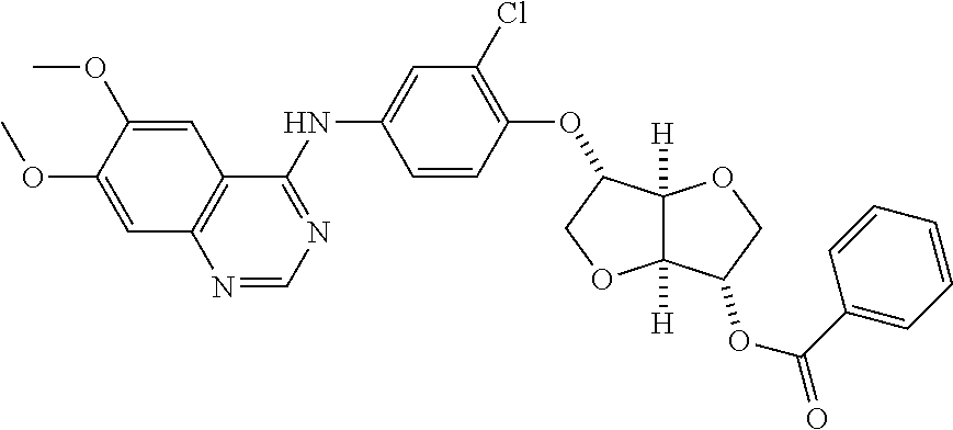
C1(OC2C3([H])C([H])(OC2)C(OC(C2=CC=CC=C2)=O)CO3)=C(Cl)C=C(NC2=NC=NC3=C2C=C(OC)C(OC)=C3)C=C1
